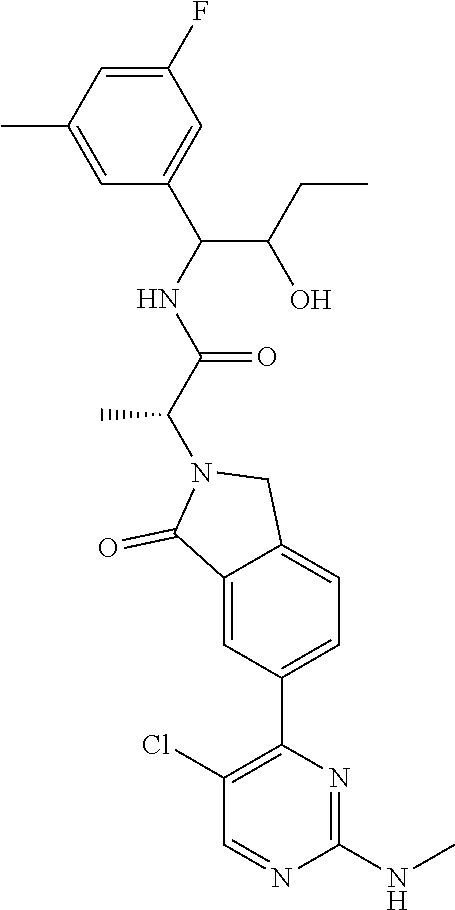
C1(F)=CC(C)=CC(C(NC(C(N2C(=O)C3=CC(C4=C(Cl)C=NC(NC)=N4)=CC=C3C2)C)=O)C(O)CC)=C1
